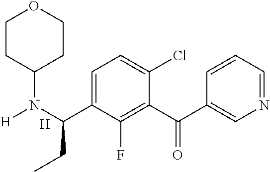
C1=C(C(N(C2CCOCC2)[H])CC)C(F)=C(C(C2=CN=CC=C2)=O)C(Cl)=C1.[H]
